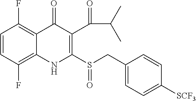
C1=CC(F)=C2C(=C1F)C(=O)C(C(C(C)C)=O)=C(S(CC1=CC=C([SCF3])C=C1)=O)N2
